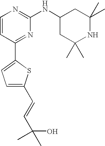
C1=CC(C2=CC=C(C=CC(O)(C)C)S2)=NC(NC2CC(C)(C)NC(C)(C)C2)=N1
